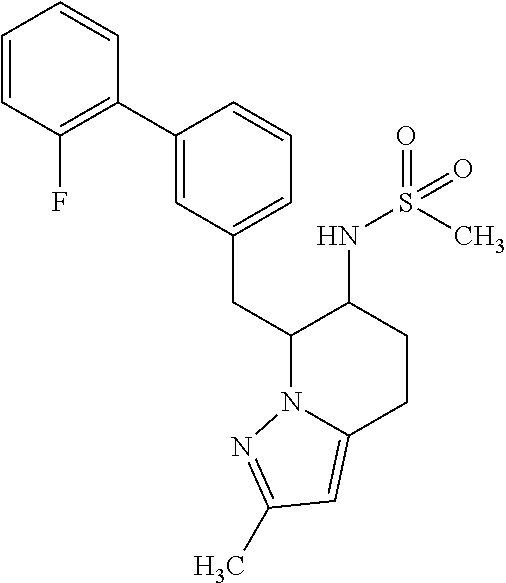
C1(CC2N3C(=CC(C)=N3)CCC2NS(C)(=O)=O)=CC=CC(C2=C(F)C=CC=C2)=C1
